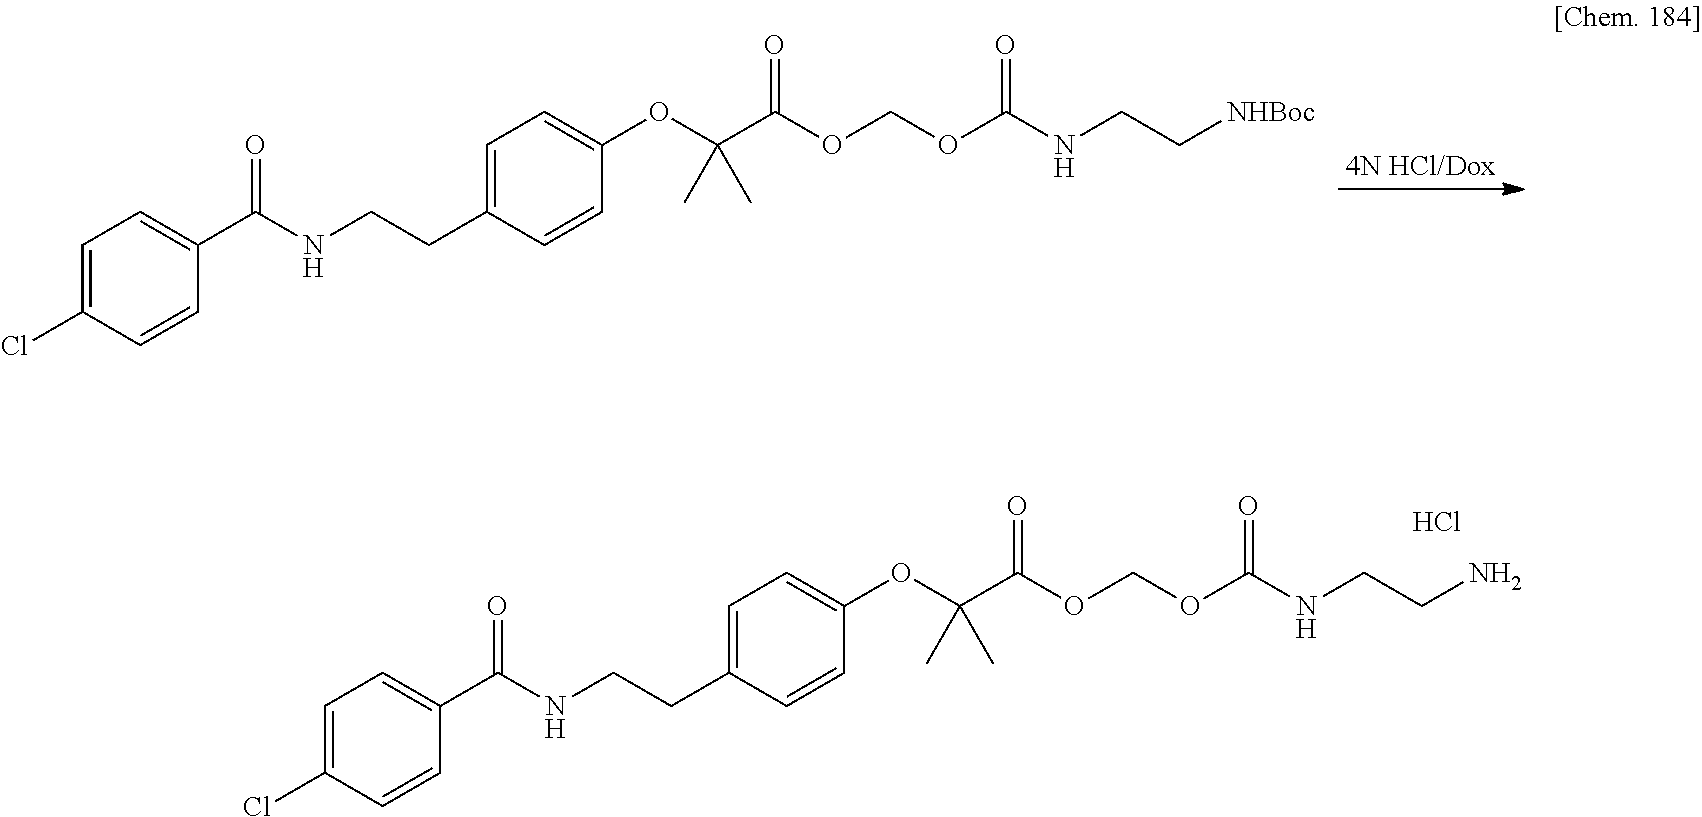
O(COC(NCC[NHBoc])=O)C(C(C)(C)OC1=CC=C(CCNC(C2=CC=C(Cl)C=C2)=O)C=C1)=O.O(COC(NCCN)=O)C(C(C)(C)OC1=CC=C(CCNC(C2=CC=C(Cl)C=C2)=O)C=C1)=O.Cl
